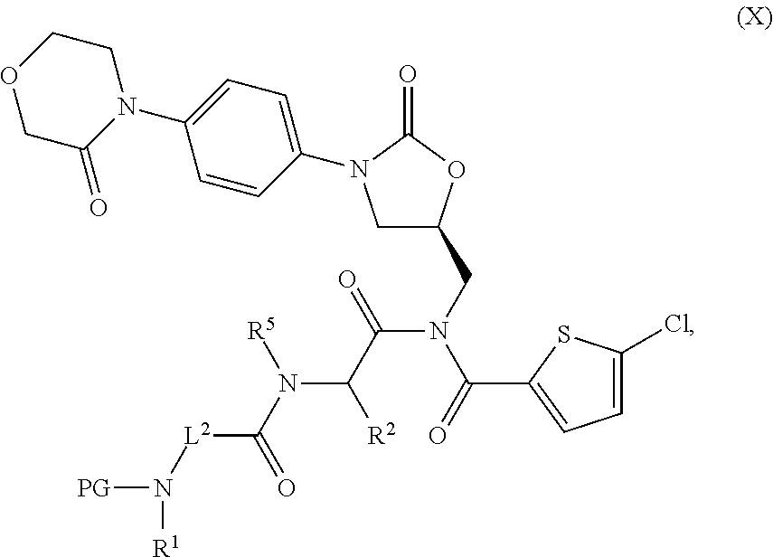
C1C(CN(C(=O)C2=CC=C(Cl)S2)C(C([R2])N(C([L2]N([PG])[R1])=O)[R5])=O)OC(=O)N1C1=CC=C(N2CCOCC2=O)C=C1
